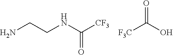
NCCNC([CF3])=O.[F3C]C(O)=O
